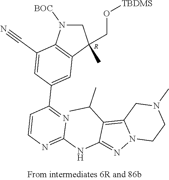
C1N([BOC])C2=C(C1(CO[TBDMS])C)C=C(C1=NC(NC3=NN4C(=C3C(C)C)CN(C)CC4)=NC=C1)C=C2C#N.[R]
